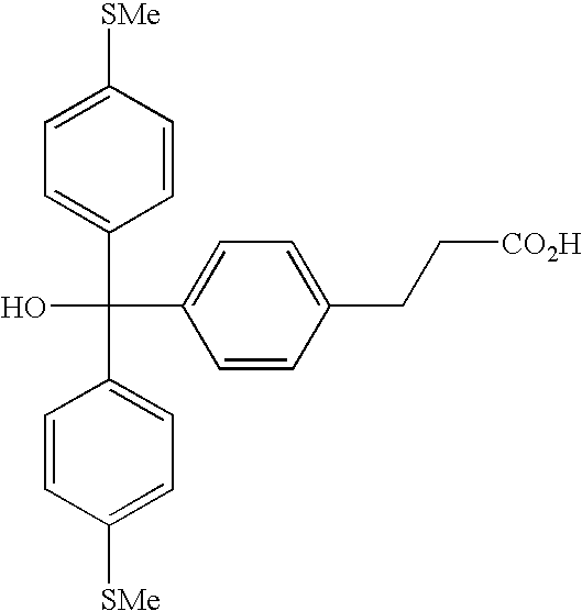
C1=CC([SMe])=CC=C1C(C1=CC=C([SMe])C=C1)(C1=CC=C(CC[CO2H])C=C1)O
